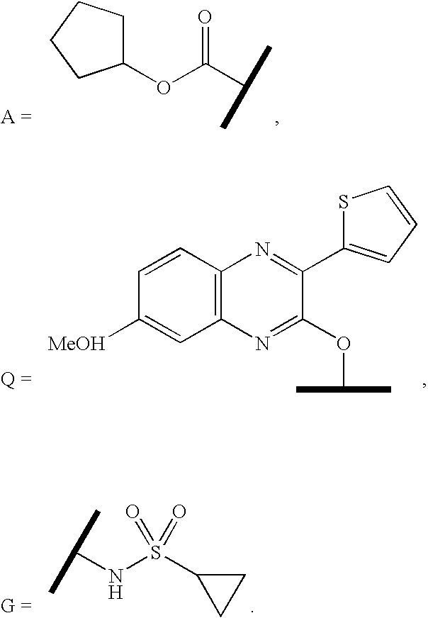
C1(OC(C(C)C)=O)CCCC1.C1=CC2=C(C=C1[MeOH])N=C(OC(C)C)C(C1=CC=CS1)=N2.CC(C)NS(C1CC1)(=O)=O
